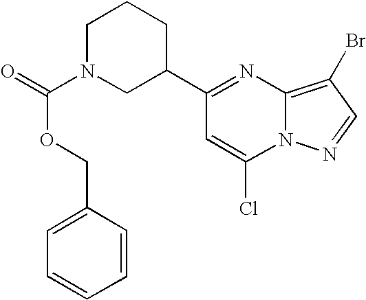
C1(C2CCCN(C(=O)OCC3=CC=CC=C3)C2)=NC2=C(Br)C=NN2C(Cl)=C1
